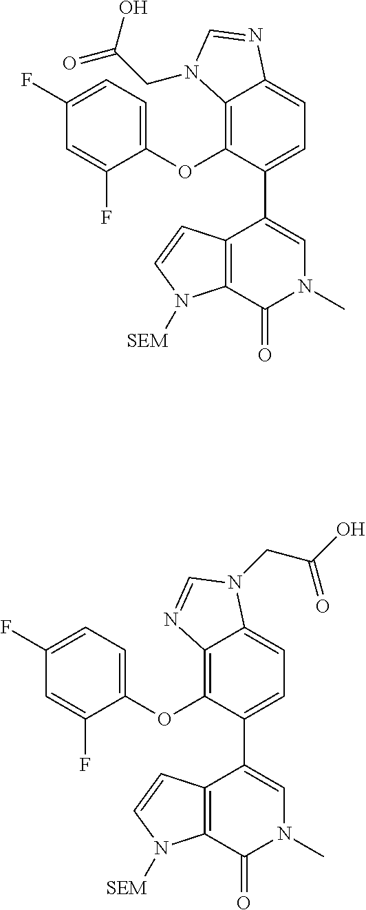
C1(OC2=C3C(=CC=C2C2=CN(C)C(=O)C4=C2C=CN4[SEM])N=CN3CC(=O)O)=CC=C(F)C=C1F.C1(OC2=C3C(=CC=C2C2=CN(C)C(=O)C4=C2C=CN4[SEM])N(CC(O)=O)C=N3)=CC=C(F)C=C1F
